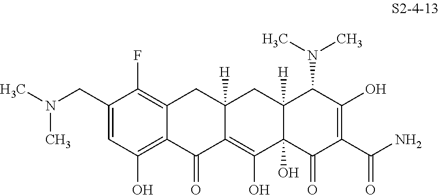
C12=C(O)C=C(CN(C)C)C(F)=C1CC1([H])C(=C(O)C3(O)C([H])(C1)C(N(C)C)C(O)=C(C(N)=O)C3=O)C2=O
